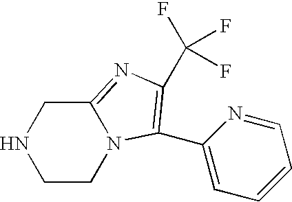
C1CN2C(=NC(C(F)(F)F)=C2C2=CC=CC=N2)CN1
